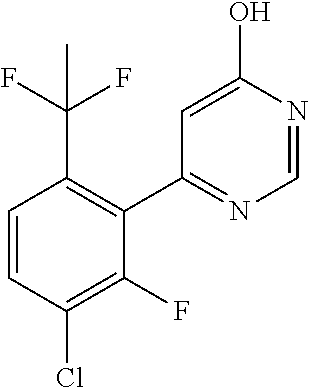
C1(C2=NC=NC(O)=C2)=C(C(F)(F)C)C=CC(Cl)=C1F
